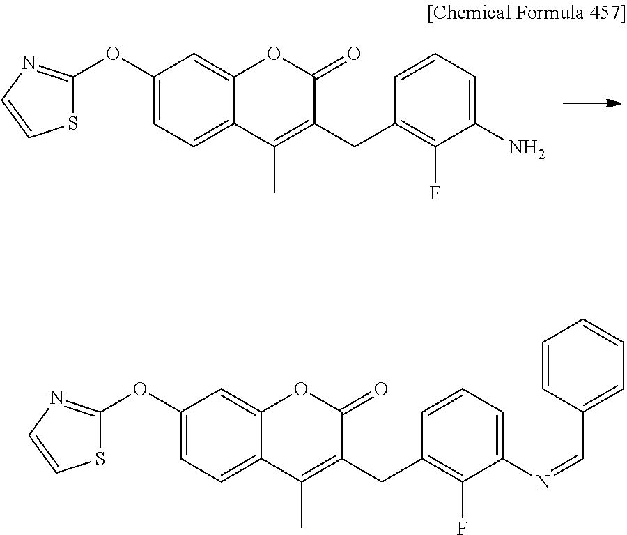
S1C(OC2=CC=C3C(=C2)OC(=O)C(CC2=C(F)C(N)=CC=C2)=C3C)=NC=C1.S1C(OC2=CC=C3C(=C2)OC(=O)C(CC2=C(F)C(N=CC4=CC=CC=C4)=CC=C2)=C3C)=NC=C1
